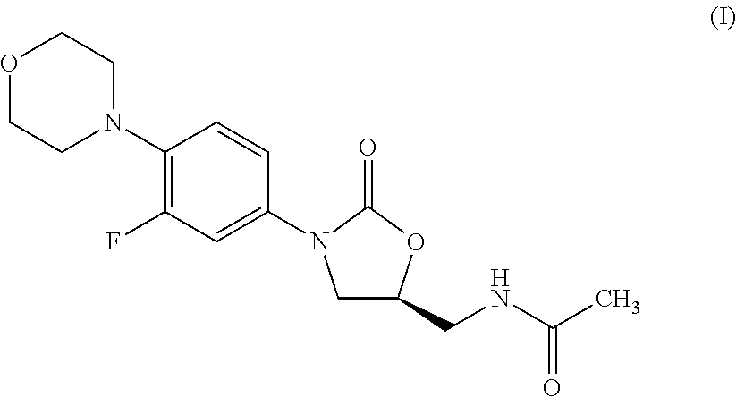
C1C(CNC(C)=O)OC(=O)N1C1=CC(F)=C(N2CCOCC2)C=C1
